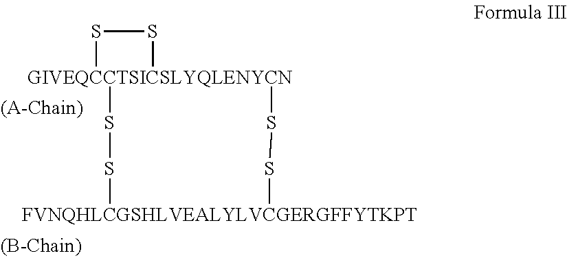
[GIVEQCCTSICSLYQLENYCN]12(SS1)SS[FVNQHLCGSHLVEALYLVCGERGFFYTKPT]SS2
